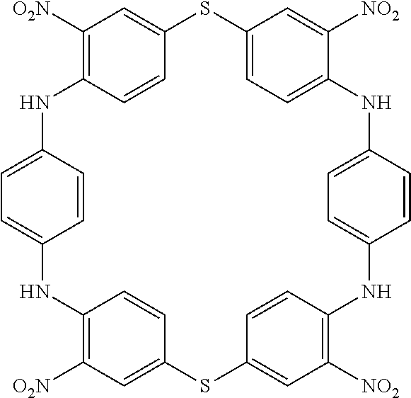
C1([O2N])=C2C=CC(=C1)SC1=CC=C(C([NO2])=C1)NC1=CC=C(C=C1)NC1=C([NO2])C=C(C=C1)SC1=CC([O2N])=C(NC3=CC=C(N2)C=C3)C=C1
